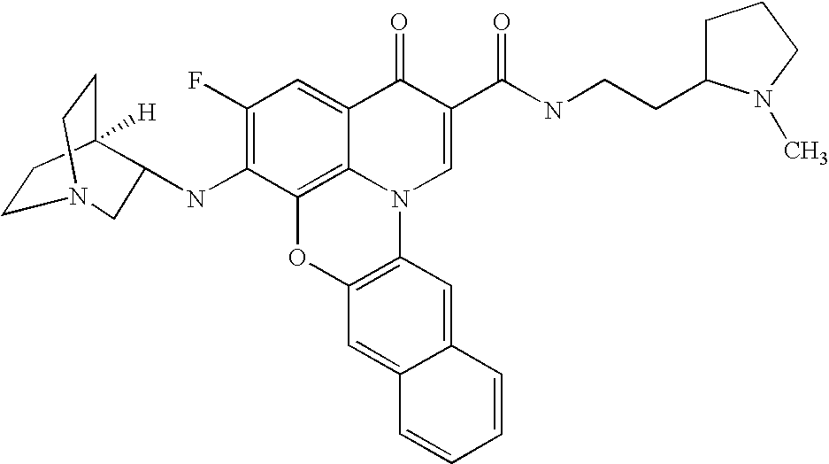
C1(F)=C(NC2C3([H])CCN(CC3)C2)C2=C3C(=C1)C(=O)C(C(=O)NCCC1CCCN1C)=CN3C1=C(O2)C=C2C(=C1)C=CC=C2
